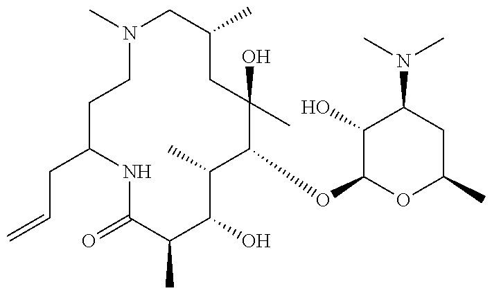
C=CCC1CCN(C)CC(C)CC(C)(O)C(OC2OC(C)CC(N(C)C)C2O)C(C)C(O)C(C)C(=O)N1
